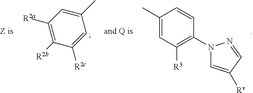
C1=CC(N2C=C([Rv])C=N2)=C([R3])C=C1C.C1(C)=CC([R2a])=C([R2b])C([R2c])=C1
